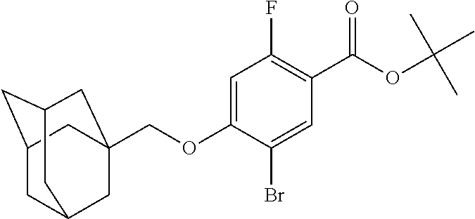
C1=C(OCC23CC4CC(CC(C2)C4)C3)C(Br)=CC(C(OC(C)(C)C)=O)=C1F
